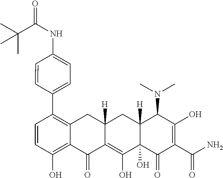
C1=CC(O)=C2C(=C1C1=CC=C(NC(C(C)(C)C)=O)C=C1)CC1([H])C(=C(O)C3(O)C([H])(C1)C(N(C)C)C(O)=C(C(N)=O)C3=O)C2=O
